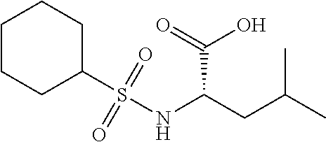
C1(S(NC(CC(C)C)C(=O)O)(=O)=O)CCCCC1
